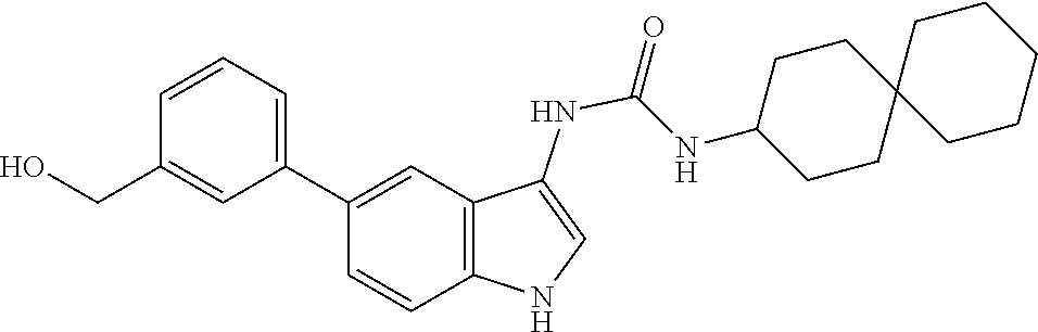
C1C2(CCC(NC(=O)NC3=CNC4=C3C=C(C3=CC=CC(CO)=C3)C=C4)C1)CCCCC2
